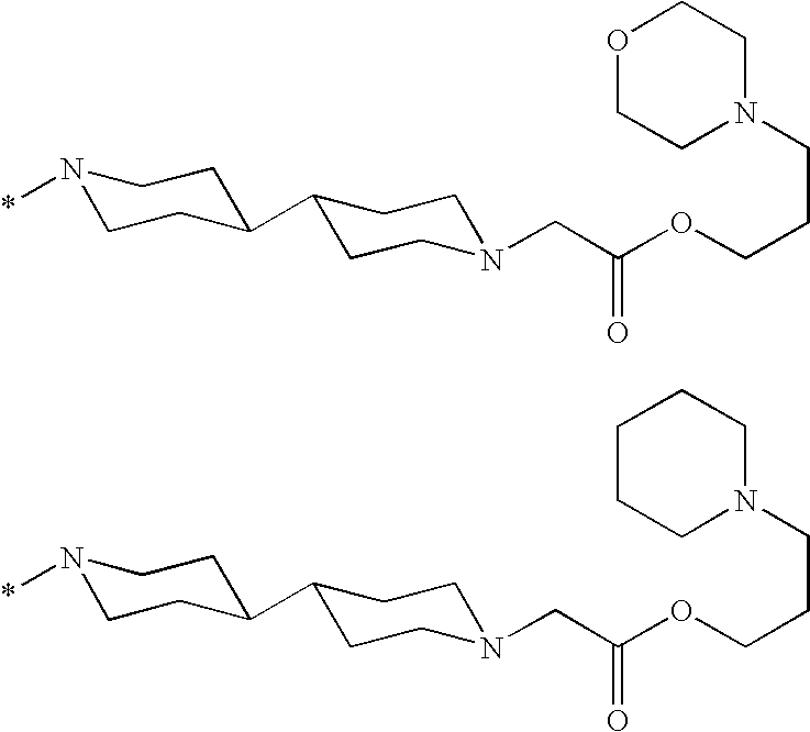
N1(*)CCC(C2CCN(CC(OCCCN3CCOCC3)=O)CC2)CC1.N1(*)CCC(C2CCN(CC(OCCCN3CCCCC3)=O)CC2)CC1
